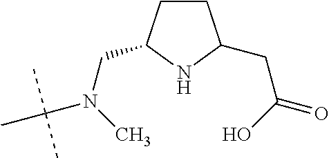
C(N(C)C(C)(C)C)C1CCC(CC(=O)O)N1
